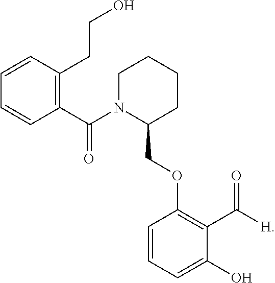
C1(COC2=C(C(=O)[H])C(O)=CC=C2)CCCCN1C(C1=C(CCO)C=CC=C1)=O
